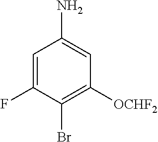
C1(Br)=C([OCHF2])C=C(N)C=C1F
